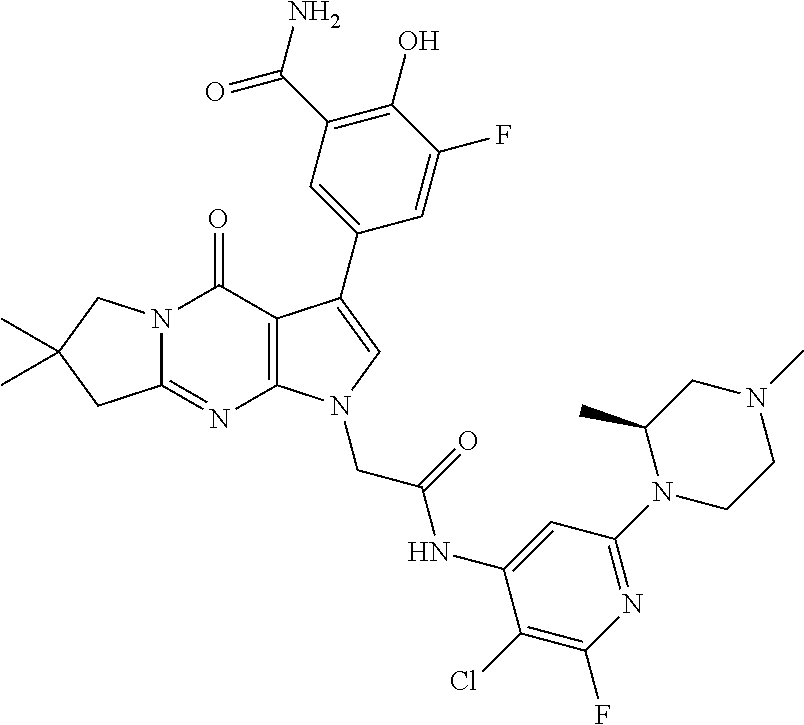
C12=NC3=C(C(=O)N1CC(C)(C)C2)C(C1=CC(C(N)=O)=C(O)C(F)=C1)=CN3CC(NC1=CC(N2CCN(C)CC2C)=NC(F)=C1Cl)=O
